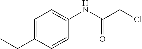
C1=C(CC)C=CC(NC(CCl)=O)=C1
